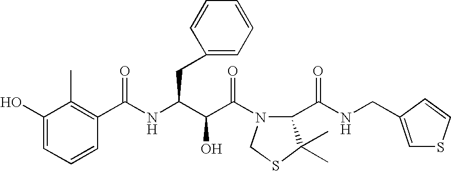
C1(O)=CC=CC(C(NC(C(C(=O)N2C(C(NCC3=CSC=C3)=O)C(C)(C)SC2)O)CC2=CC=CC=C2)=O)=C1C
